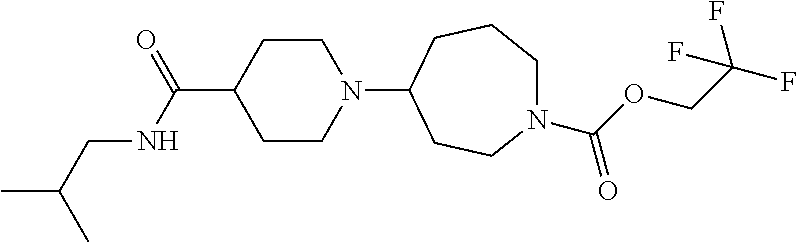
C1CN(C2CCN(C(OCC(F)(F)F)=O)CCC2)CCC1C(=O)NCC(C)C
